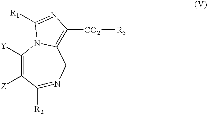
C1([Z])=C([Y])N2C(=C([CO2][R5])N=C2[R1])CN=C1[R2]
